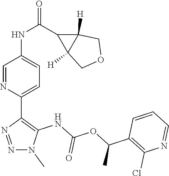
N1(C)N=NC(C2=CC=C(NC(C3C4([H])C3([H])COC4)=O)C=N2)=C1NC(OC(C1=C(Cl)N=CC=C1)C)=O
